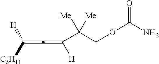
C([H])([C5H11])=C=C([H])C([Me])(COC(N)=O)[Me]
